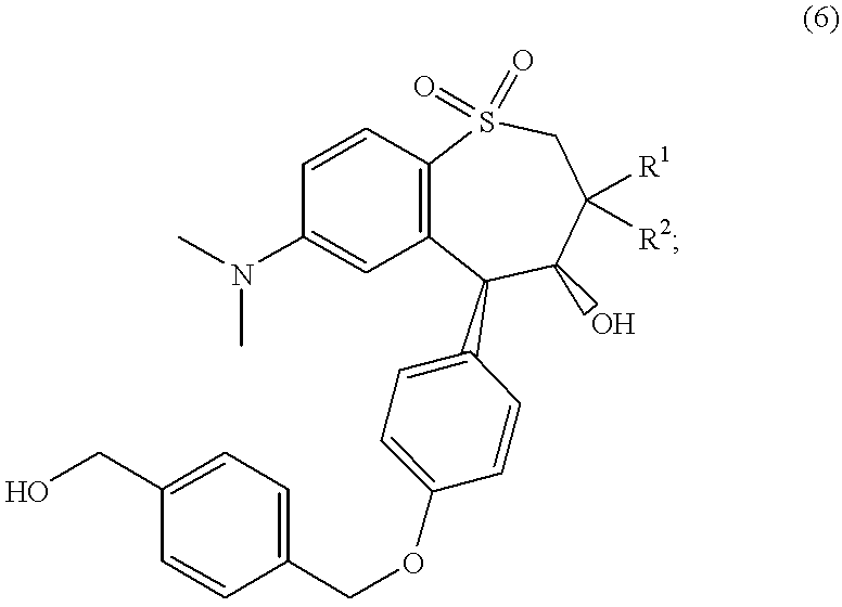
C12=C(C(C3=CC=C(OCC4=CC=C(CO)C=C4)C=C3)C(O)C([R1])([R2])CS1(=O)=O)C=C(N(C)C)C=C2
